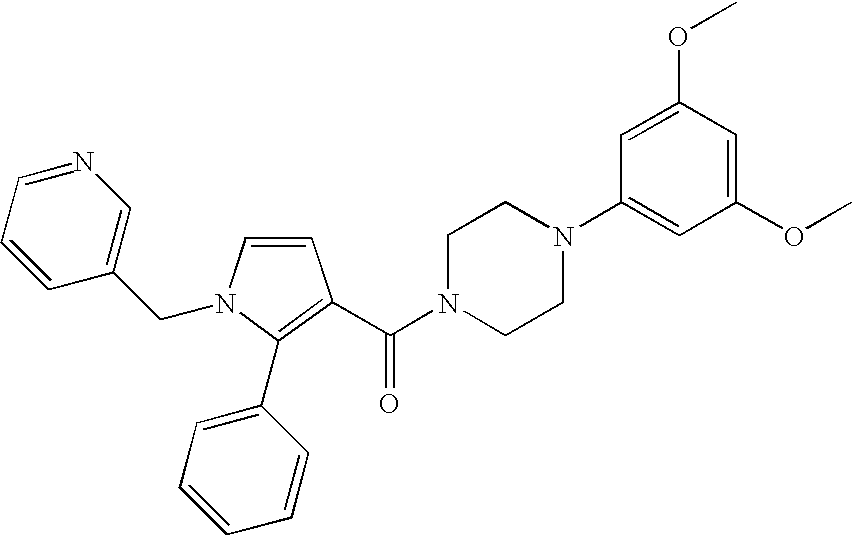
C1=CN(CC2=CN=CC=C2)C(C2=CC=CC=C2)=C1C(N1CCN(C2=CC(OC)=CC(OC)=C2)CC1)=O
